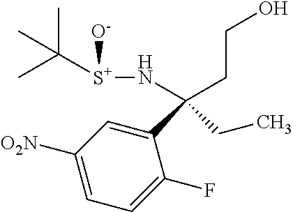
C1(C(CC)(N[S+]([O-])C(C)(C)C)CCO)=CC([O2N])=CC=C1F
